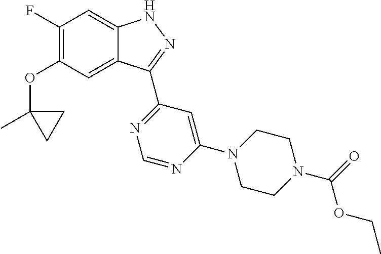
O(C1=C(F)C=C2C(=C1)C(C1=NC=NC(N3CCN(C(OCC)=O)CC3)=C1)=NN2)C1(C)CC1
